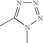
N1=NN(C)C(C)=N1
